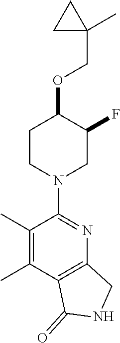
C1CN(C2=NC3=C(C(C)=C2C)C(=O)NC3)CC(F)C1OCC1(C)CC1
